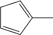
C1C=CC(C)=C1
